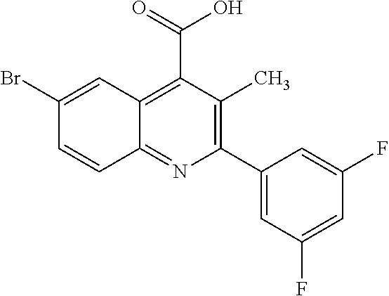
C1(C2=CC(F)=CC(F)=C2)=C(C)C(C(=O)O)=C2C(=N1)C=CC(Br)=C2
